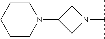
N1(C(C)C)CC(N2CCCCC2)C1
